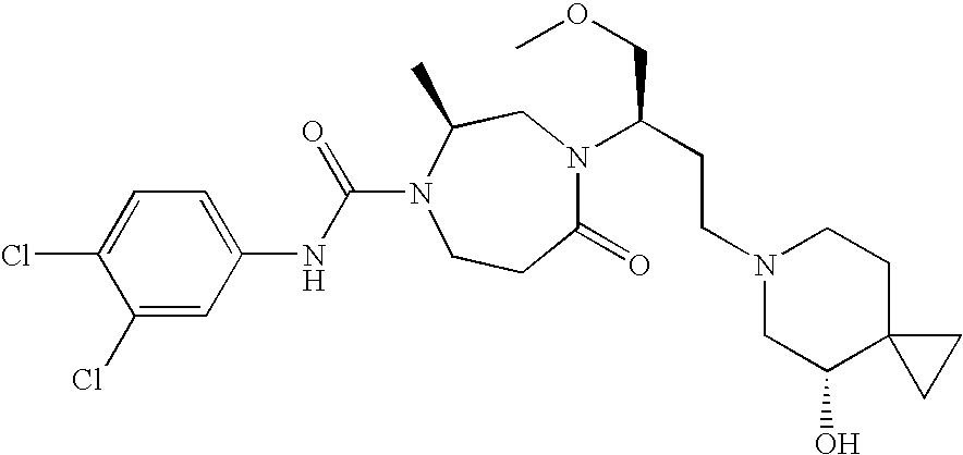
C1(=O)N(C(CCN2CC(O)C3(CC2)CC3)COC)CC(C)N(C(NC2=CC=C(Cl)C(Cl)=C2)=O)CC1
